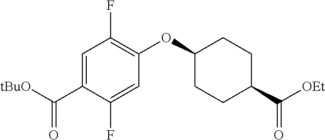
[tBuO]C(C1=CC(F)=C(OC2CCC(C([OEt])=O)CC2)C=C1F)=O
